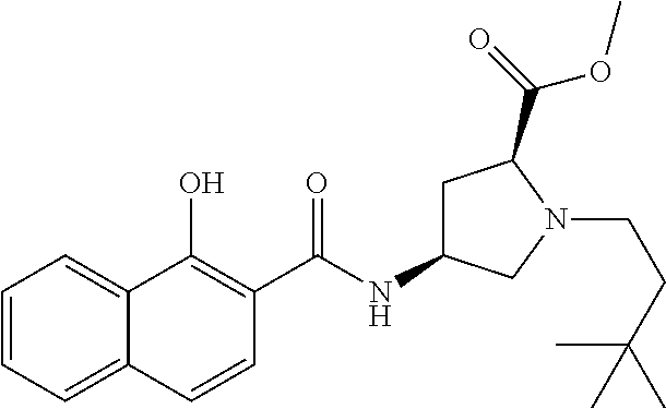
C1=CC=C2C(=C1)C(O)=C(C(NC1CC(C(=O)OC)N(CCC(C)(C)C)C1)=O)C=C2
